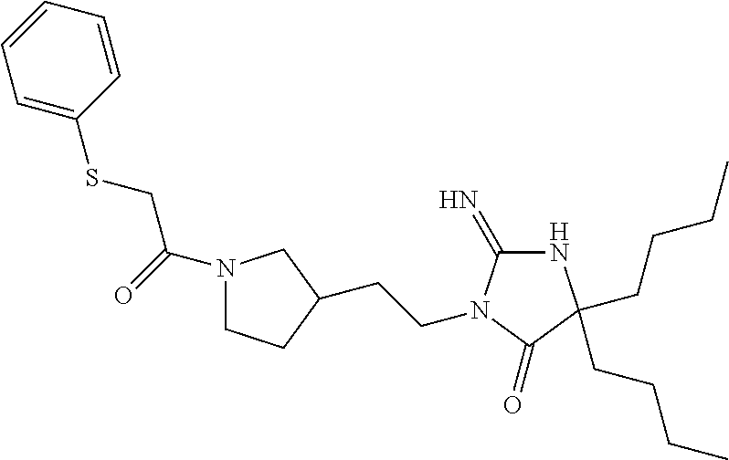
C1=C(SCC(=O)N2CCC(CCN3C(=N)NC(CCCC)(CCCC)C3=O)C2)C=CC=C1
